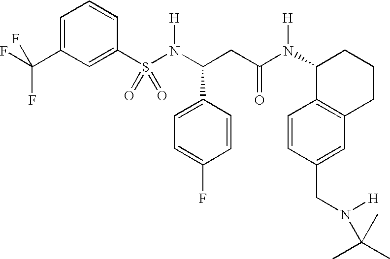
C1=C(C(F)(F)F)C=C(S(N(C(CC(N(C2C3=C(CCC2)C=C(CN([H])C(C)(C)C)C=C3)[H])=O)C2=CC=C(F)C=C2)[H])(=O)=O)C=C1
